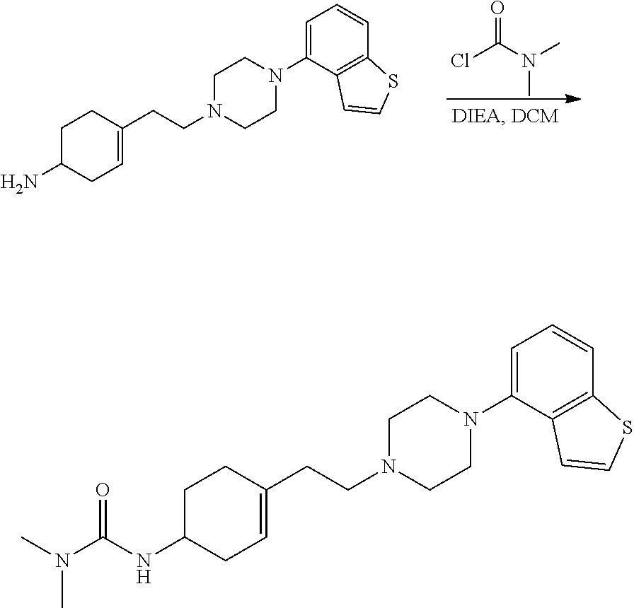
NC1CC=C(CCN2CCN(C3=CC=CC4=C3C=CS4)CC2)CC1.O=C(Cl)N(C)C.N(C1CC=C(CCN2CCN(C3=CC=CC4=C3C=CS4)CC2)CC1)C(=O)N(C)C
